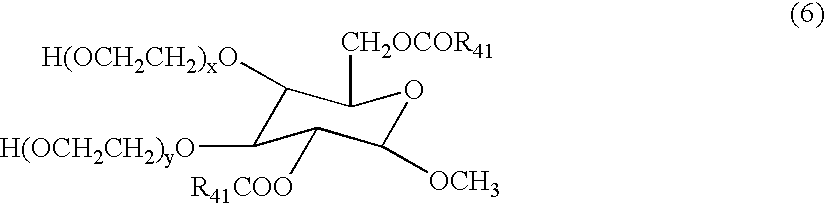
C1([H(OCH2CH2)xO])C([H(OCH2CH2)yO])C([R41COO])C([OCH3])OC1[CH2OCOR41]
